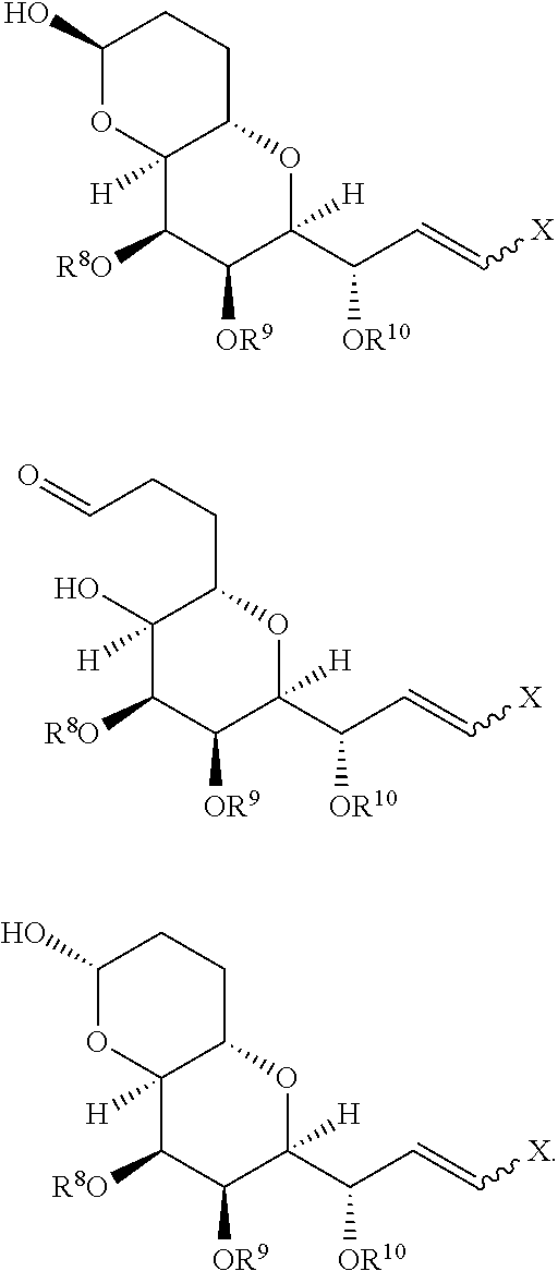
C1(O)OC2([H])C(CC1)OC([H])(C(C=C[X])[OR10])C([OR9])C2[R8O].C(CCC1C(O)([H])C([R8O])C([OR9])C([H])(C(C=C[X])[OR10])O1)=O.C1(O)OC2([H])C(CC1)OC([H])(C(C=C[X])[OR10])C([OR9])C2[R8O]
